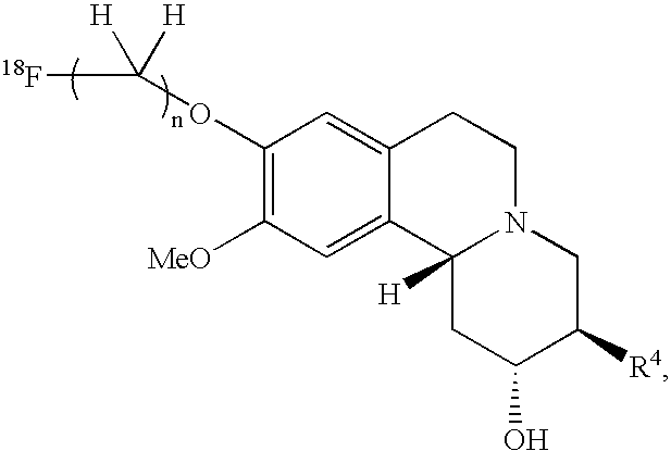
C1(OC([H])([H])[18F])=C([MeO])C=C2C(=C1)CCN1C2([H])CC(O)C([R4])C1
